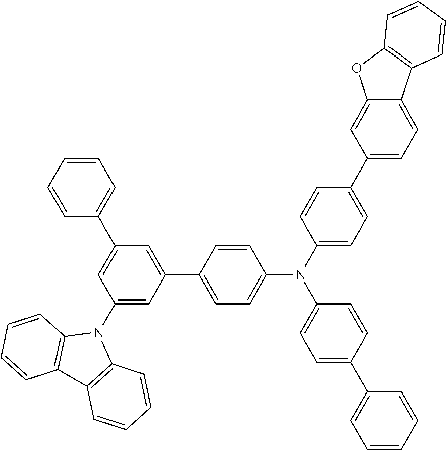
C1=CC(N(C2=CC=C(C3=CC=CC=C3)C=C2)C2=CC=C(C3=CC=C4C(=C3)OC3=C4C=CC=C3)C=C2)=CC=C1C1=CC(C2=CC=CC=C2)=CC(N2C3=C(C4=C2C=CC=C4)C=CC=C3)=C1
